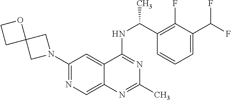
N1(C2=NC=C3C(=C2)C(NC(C2=C(F)C(C(F)F)=CC=C2)C)=NC(C)=N3)CC2(C1)OCC2
